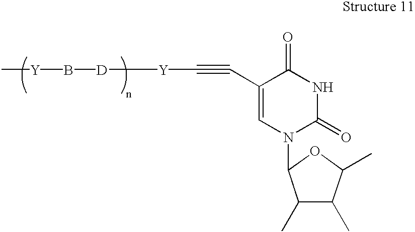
C[Y]B[D][Y]C#CC1=CN(C2C(C)C(C)C(C)O2)C(=O)NC1=O
